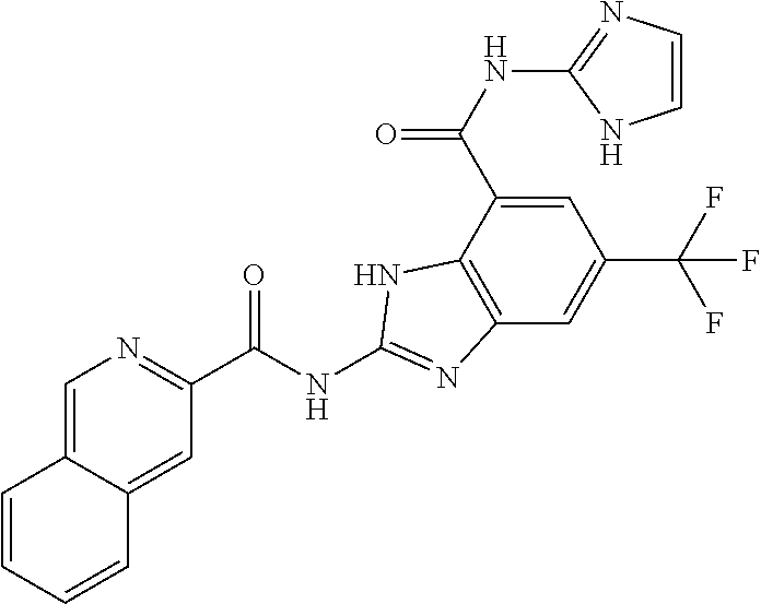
C12=CN=C(C(NC3=NC4=C(C(C(NC5=NC=CN5)=O)=CC(C(F)(F)F)=C4)N3)=O)C=C1C=CC=C2
